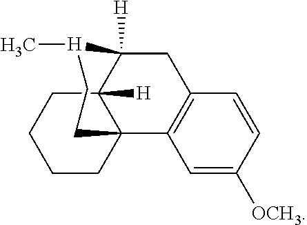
C1=C([OCH3])C=CC2=C1C13C([H])(C([H])(C2)[H](C)CC1)CCCC3
